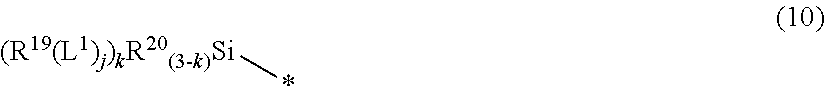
[(R19(L1)j)kR20(3-k)Si]*
